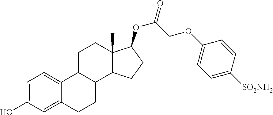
C12=CC(O)=CC=C1C1C(CC2)C2C(C)(CC1)C(OC(=O)COC1=CC=C([SO2NH2])C=C1)CC2
